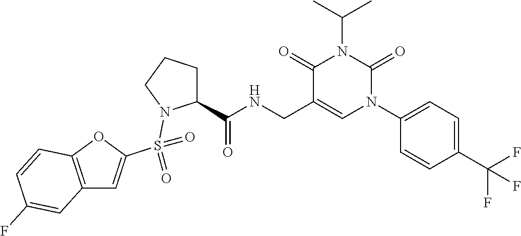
C12=C(OC(S(=O)(=O)N3C(C(NCC4=CN(C5=CC=C(C(F)(F)F)C=C5)C(=O)N(C(C)C)C4=O)=O)CCC3)=C1)C=CC(F)=C2
